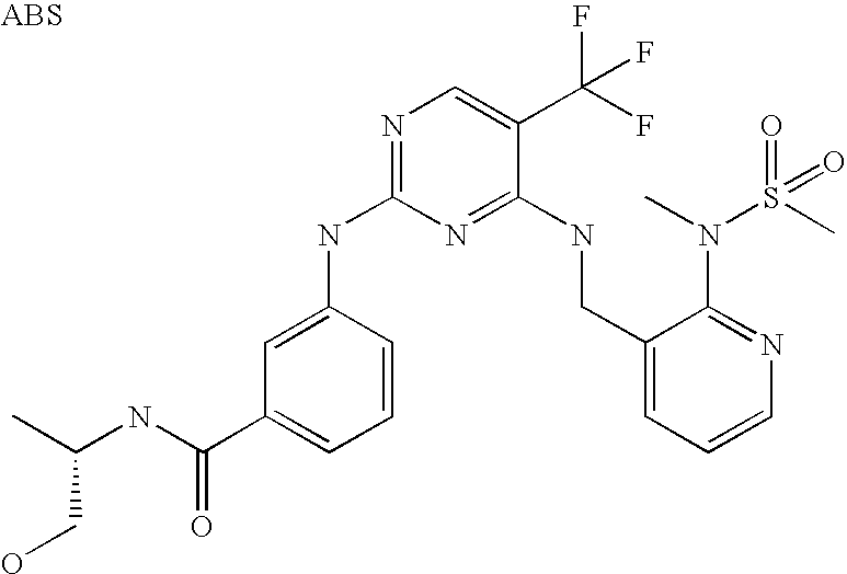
N(C(C1=CC=CC(NC2=NC=C(C(F)(F)F)C(NCC3=CC=CN=C3N(C)S(C)(=O)=O)=N2)=C1)=O)C(C)CO
